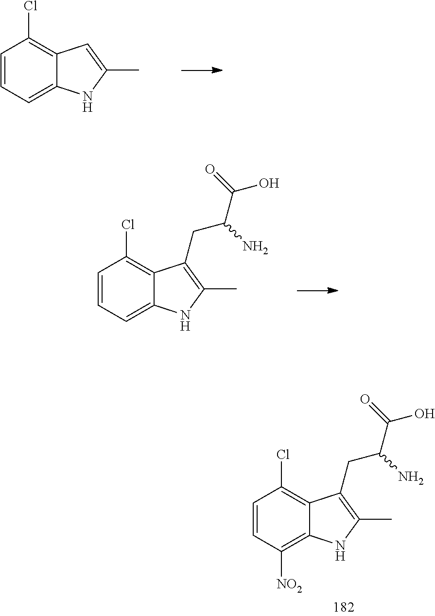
C1=CC([NO2])=C2C(=C1Cl)C(CC(C(=O)O)N)=C(C)N2.C1=CC=C2C(=C1Cl)C=C(C)N2.C1=CC=C2C(=C1Cl)C(CC(C(=O)O)N)=C(C)N2
